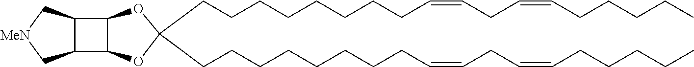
C12C(OC(CCCCCCCCC=CCC=CCCCCC)(CCCCCCCCC=CCC=CCCCCC)O1)C1C2C[MeN]C1
